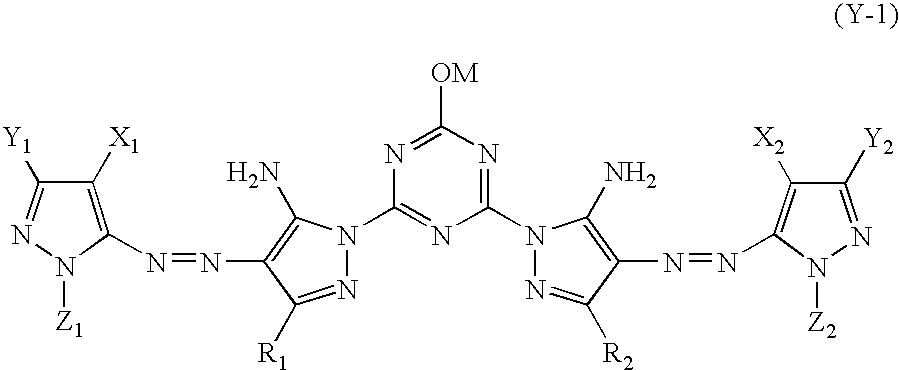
N1=C([OM])N=C(N2N=C([R2])C(N=NC3=C([X2])C([Y2])=NN3[Z2])=C2N)N=C1N1N=C([R1])C(N=NC2=C([X1])C([Y1])=NN2[Z1])=C1N
